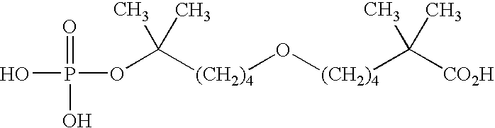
O(P(=O)(O)O)C([(CH2)4]O[(CH2)4]C(C)(C)[CO2H])(C)C
